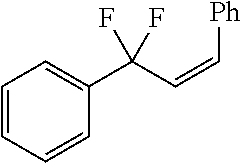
C1=CC=CC(C(C=C[Ph])(F)F)=C1
